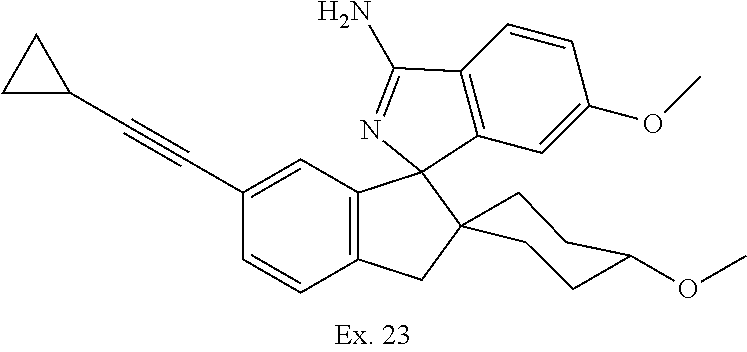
C(C1=CC2=C(C=C1)CC1(C23C2=C(C=CC(OC)=C2)C(N)=N3)CCC(OC)CC1)#CC1CC1
